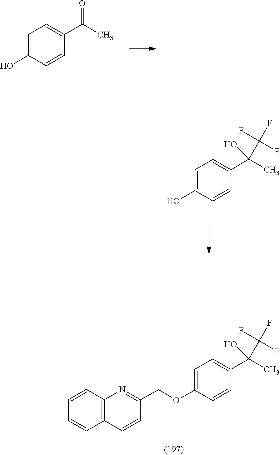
O(C1=CC=C(C(O)(C(F)(F)F)C)C=C1)CC1=NC2=C(C=CC=C2)C=C1.C1=C(O)C=CC(C(=O)C)=C1.C1=C(O)C=CC(C(O)(C(F)(F)F)C)=C1
